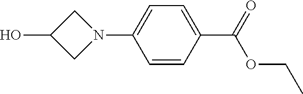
C1=C(C(=O)OCC)C=CC(N2CC(O)C2)=C1
